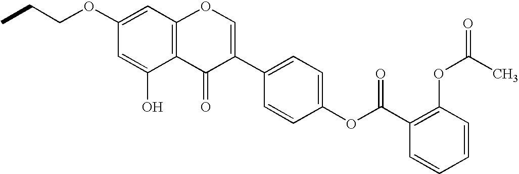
C12=C(C=C(OCCC)C=C1O)OC=C(C1=CC=C(OC(C3=C(OC(=O)C)C=CC=C3)=O)C=C1)C2=O
